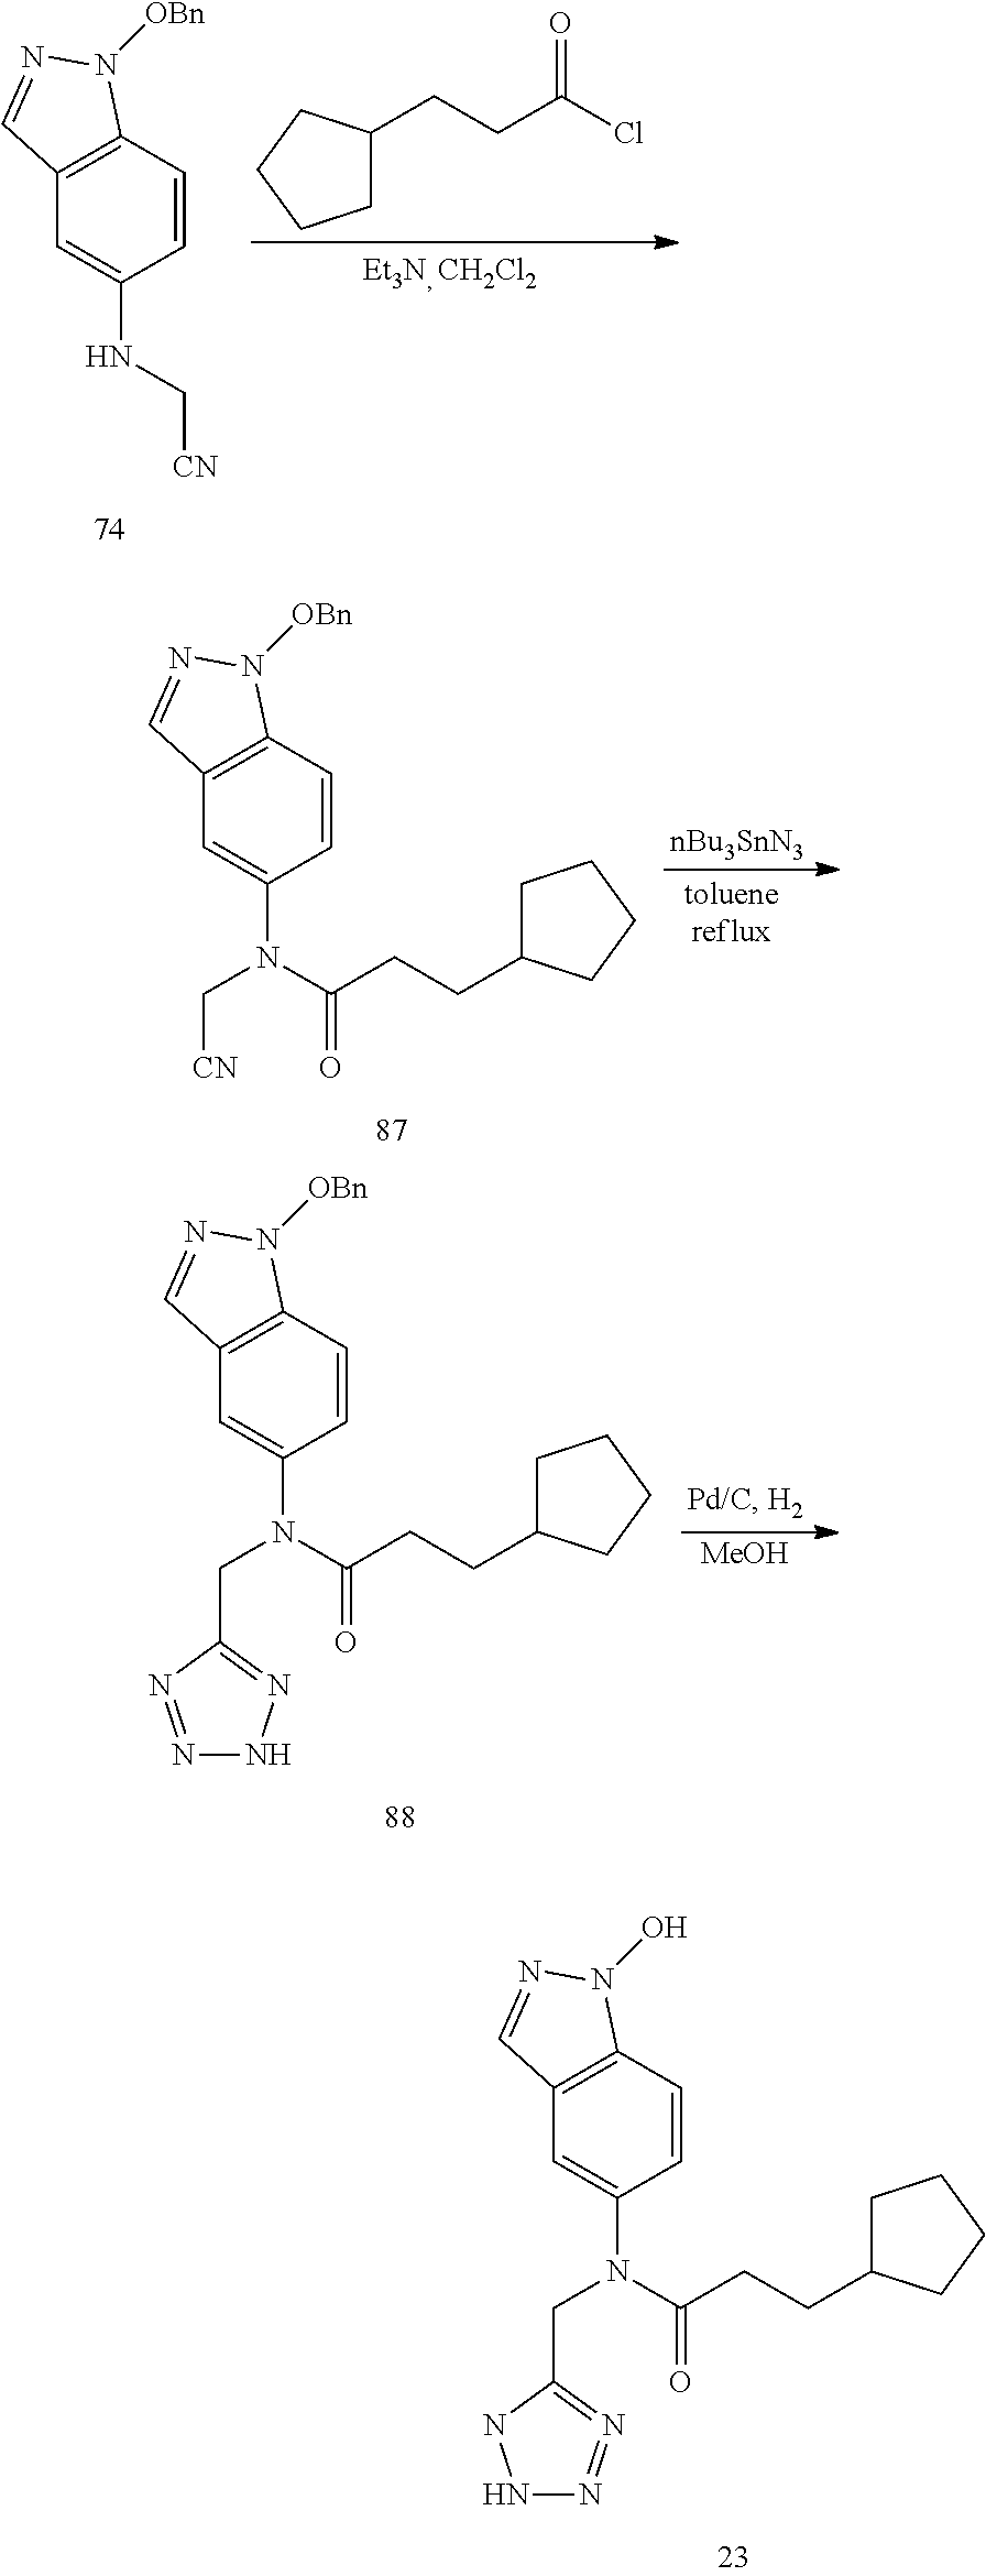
C1C(CCC(=O)Cl)CCC1.C1=CC2=C(C=C1NC[CN])C=NN2[OBn].[nBu3SnN3].C1=CC2=C(C=C1N(C(=O)CCC1CCCC1)C[CN])C=NN2[OBn].C1=CC2=C(C=C1N(C(=O)CCC1CCCC1)CC1=NNN=N1)C=NN2[OBn].[MeOH].C1=CC2=C(C=C1N(C(=O)CCC1CCCC1)CC1=N=NNN1)C=NN2O
